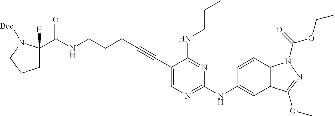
C(NCCCC#CC1=CN=C(NC2=CC3=C(C=C2)N(C(=O)OCC)N=C3OC)N=C1NCCC)(=O)C1([H])CCCN1[Boc]
